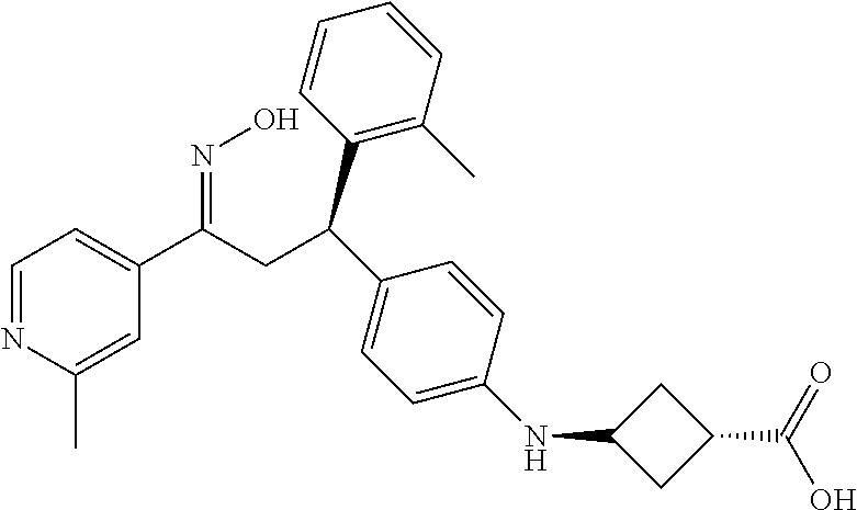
C1=NC(C)=CC(C(CC(C2=C(C)C=CC=C2)C2=CC=C(NC3CC(C(=O)O)C3)C=C2)=NO)=C1
